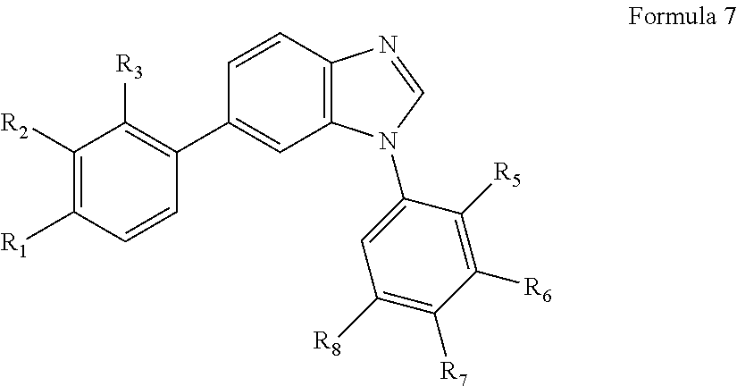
C1([R2])=C([R1])C=CC(C2=CC3=C(C=C2)N=CN3C2=CC([R8])=C([R7])C([R6])=C2[R5])=C1[R3]
